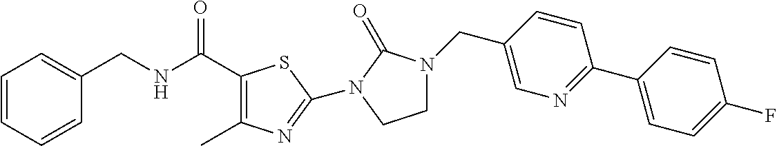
C1(CNC(C2=C(C)N=C(N3C(=O)N(CC4=CN=C(C5=CC=C(F)C=C5)C=C4)CC3)S2)=O)=CC=CC=C1
